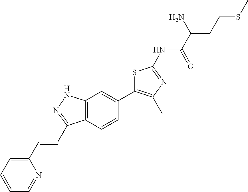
C(CC(C(=O)NC1=NC(C)=C(C2=CC3=C(C=C2)C(C=CC2=CC=CC=N2)=NN3)S1)N)SC
